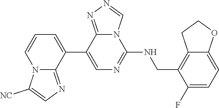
C1(C2=CC=CN3C2=NC=C3[NC])=CN=C(NCC2=C3C(=CC=C2F)OCC3)N2C1=NN=C2
